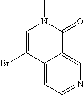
C1=C(Br)C2=CC=NC=C2C(=O)N1C
